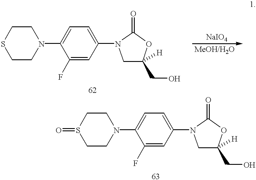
C1CN(C2=CC=C(N3CC(CO)([H])OC3=O)C=C2F)CCS1.C1CN(C2=CC=C(N3CC(CO)([H])OC3=O)C=C2F)CCS1=O
